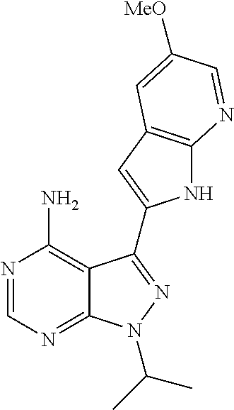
N1=CN=C2C(=C1N)C(C1=CC3=C(N1)N=CC([MeO])=C3)=NN2C(C)C
